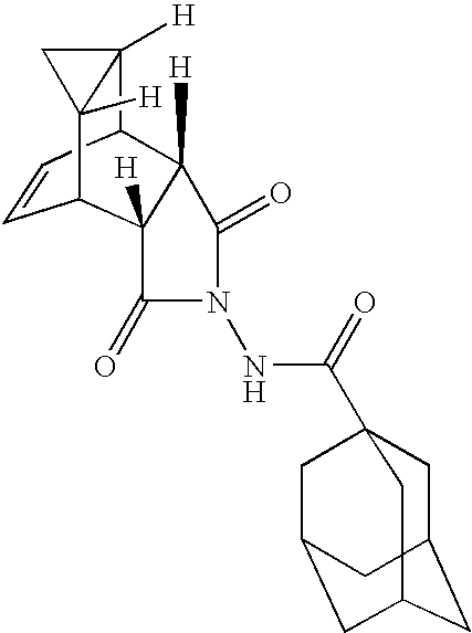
C12([H])C3C=CC(C4([H])C3([H])C(=O)N(NC(=O)C35CC6CC(CC(C3)C6)C5)C4=O)C1([H])C2
